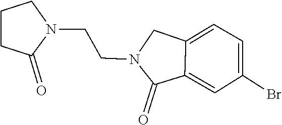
C12=CC(Br)=CC=C1CN(CCN1C(=O)CCC1)C2=O
